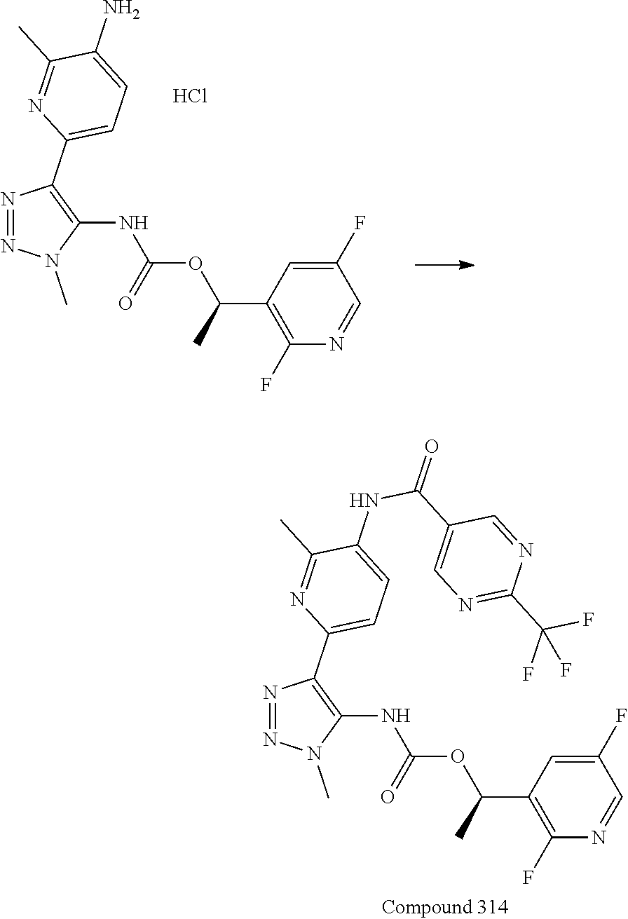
N1=NC(C2=CC=C(NC(C3=CN=C(C(F)(F)F)N=C3)=O)C(C)=N2)=C(NC(OC(C2=C(F)N=CC(F)=C2)C)=O)N1C.N1=NC(C2=CC=C(N)C(C)=N2)=C(NC(OC(C2=C(F)N=CC(F)=C2)C)=O)N1C.Cl
